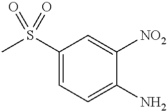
C1(S(C)(=O)=O)=CC=C(N)C([NO2])=C1
